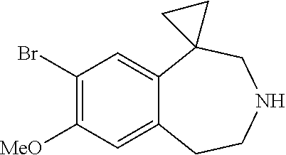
C1(Br)=C([MeO])C=C2C(=C1)C1(CNCC2)CC1
